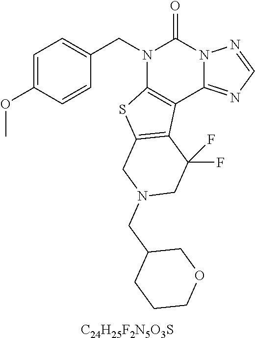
C1=C(OC)C=CC(CN2C3=C(C4=NC=NN4C2=O)C2=C(S3)CN(CC3CCCOC3)CC2(F)F)=C1.[C24H25F2N5O3S]
